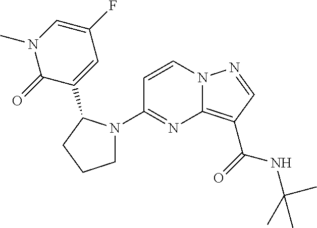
C1=CN2C(=C(C(=O)NC(C)(C)C)C=N2)N=C1N1CCCC1C1=CC(F)=CN(C)C1=O
